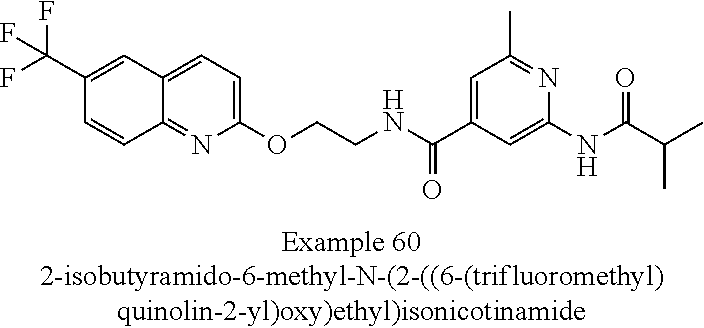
C12=CC=C(OCCNC(C3=CC(C)=NC(NC(=O)C(C)C)=C3)=O)N=C1C=CC(C(F)(F)F)=C2
